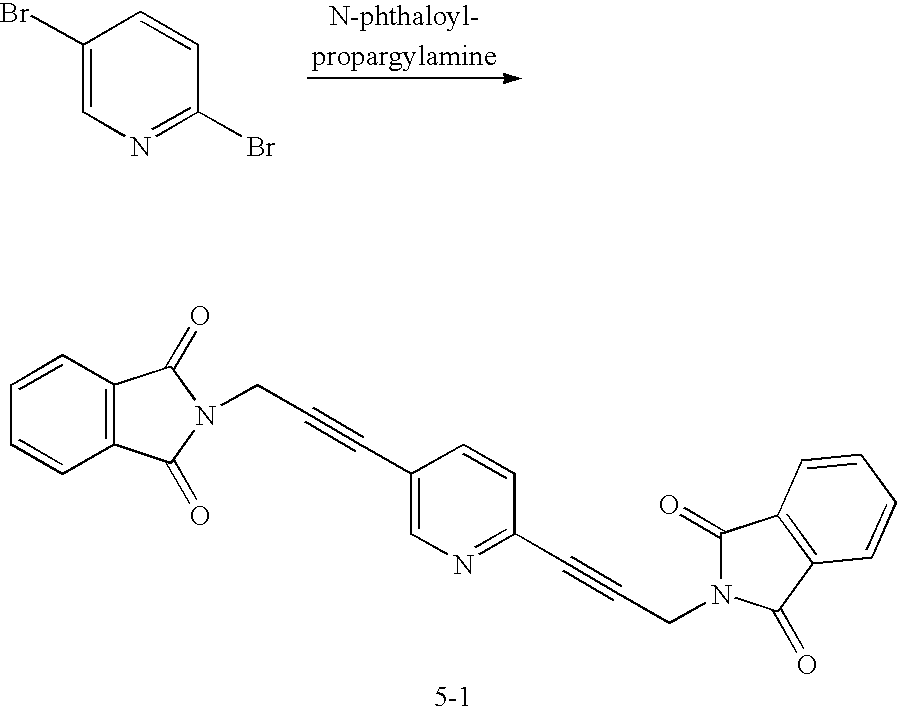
C1(Br)=CN=C(Br)C=C1.C1(C#CCN2C(=O)C3=C(C2=O)C=CC=C3)=NC=C(C#CCN2C(=O)C3=C(C2=O)C=CC=C3)C=C1
